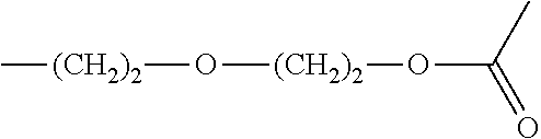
O([(CH2)2]OC(=O)C)[(CH2)2]C
